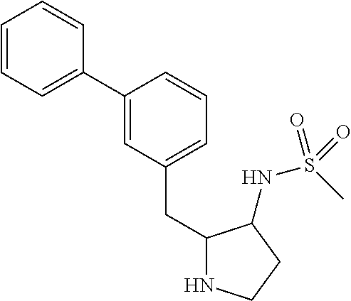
C1(C2=CC(CC3NCCC3NS(C)(=O)=O)=CC=C2)=CC=CC=C1
